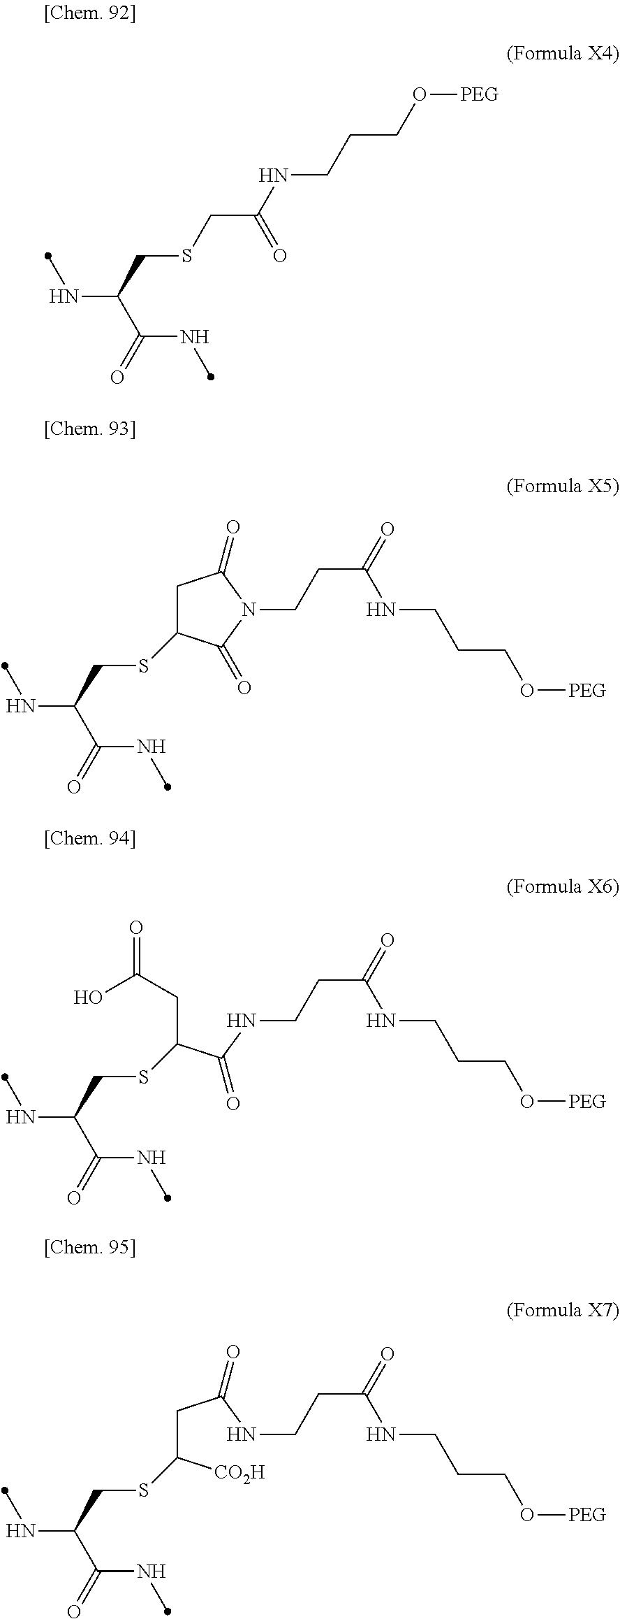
N(C(CSCC(NCCCO[PEG])=O)C(NC)=O)C.N(C(CSC1CC(=O)N(CCC(=O)NCCCO[PEG])C1=O)C(NC)=O)C.N(C(CSC(CC(NCCC(=O)NCCCO[PEG])=O)[CO2H])C(NC)=O)C.N(C(CSC(C(NCCC(=O)NCCCO[PEG])=O)CC(O)=O)C(NC)=O)C
